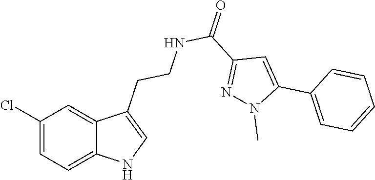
C1(Cl)=CC=C2C(=C1)C(CCNC(=O)C1=NN(C)C(C3=CC=CC=C3)=C1)=CN2
